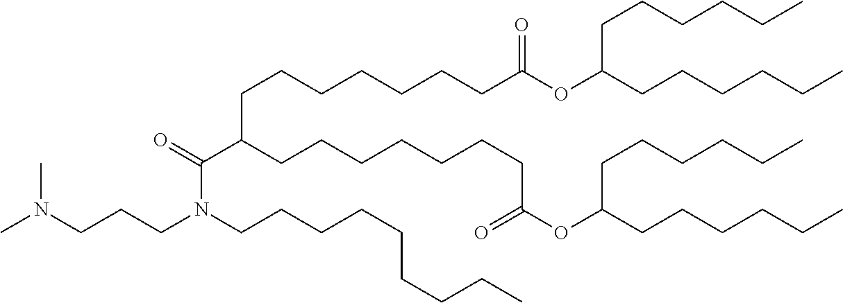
N(CCCN(C(C(CCCCCCCC(OC(CCCCCC)CCCCCC)=O)CCCCCCCC(OC(CCCCCC)CCCCCC)=O)=O)CCCCCCCCC)(C)C
